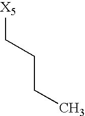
C(CC)C[X5]
